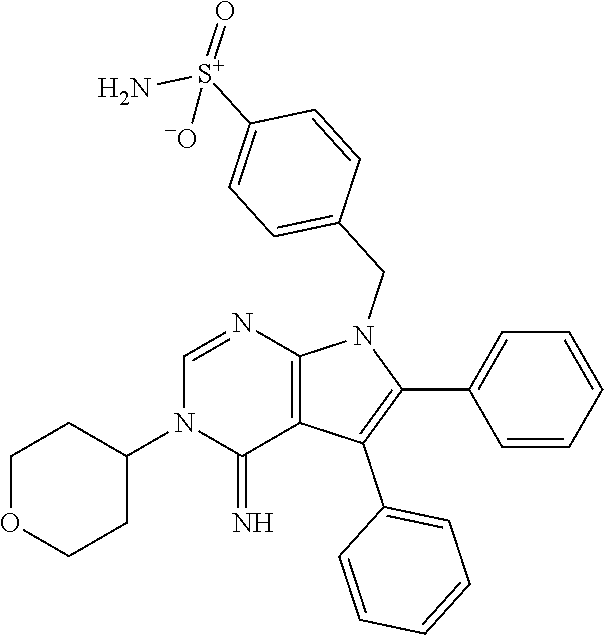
C1(C2=CC=CC=C2)=C(C2=CC=CC=C2)C2=C(N1CC1=CC=C([S+](=O)(N)[-O])C=C1)N=CN(C1CCOCC1)C2=N
